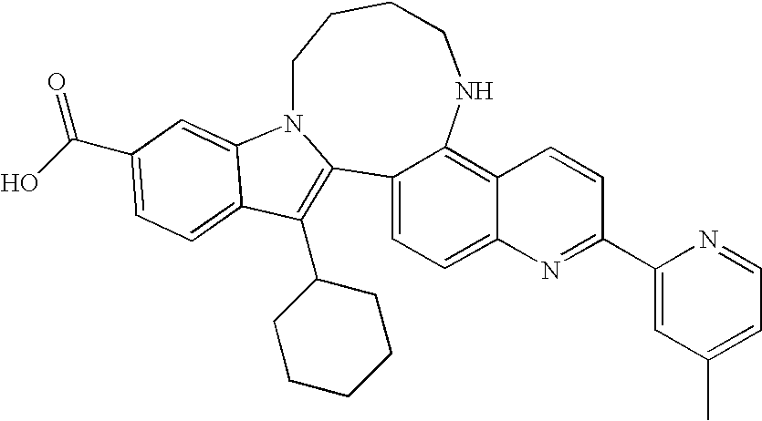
C12=C(C3CCCCC3)C3=CC=C(C(O)=O)C=C3N1CCCCNC1=C3C(=CC=C21)N=C(C1=CC(C)=CC=N1)C=C3
